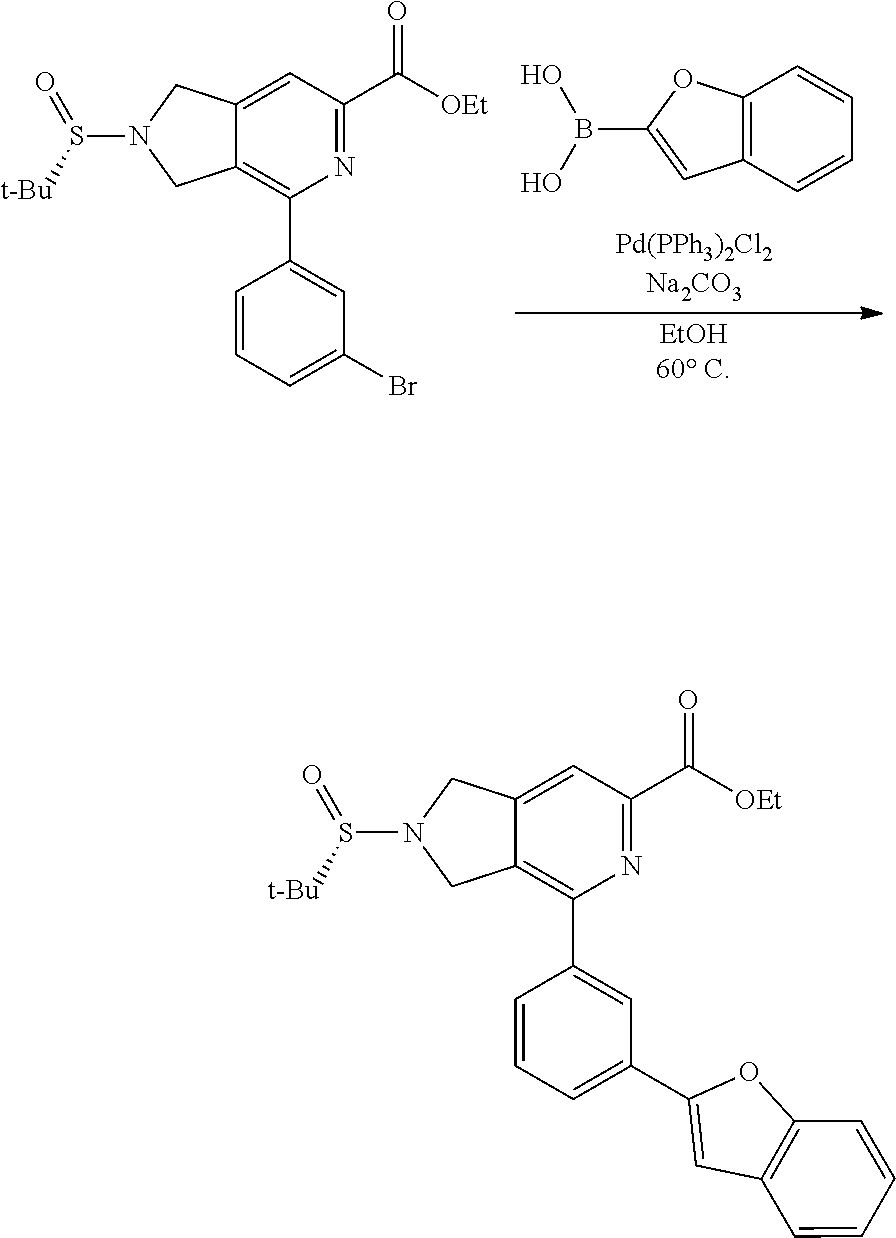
C12=C(C=CC=C1)C=C(B(O)O)O2.C12=CC(C([OEt])=O)=NC(C3=CC(Br)=CC=C3)=C1CN(S([t-Bu])=O)C2.C12=CC(C([OEt])=O)=NC(C3=CC(C4=CC5=C(O4)C=CC=C5)=CC=C3)=C1CN(S([t-Bu])=O)C2
